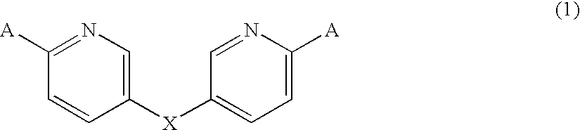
N1=C([A])C=CC([X]C2=CC=C([A])N=C2)=C1
